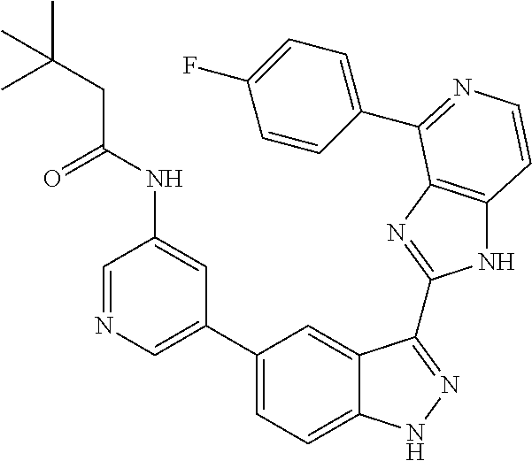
C1(C2=CN=CC(NC(CC(C)(C)C)=O)=C2)=CC=C2C(=C1)C(C1=NC3=C(N1)C=CN=C3C1=CC=C(F)C=C1)=NN2
